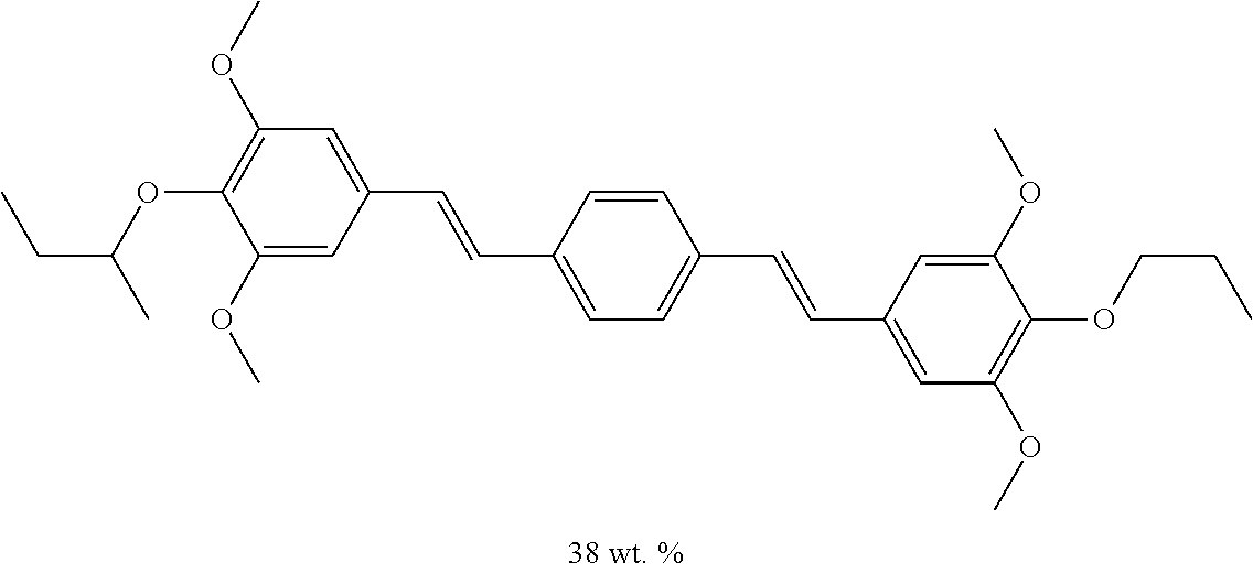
C1(OC)=C(OC(CC)C)C(OC)=CC(C=CC2=CC=C(C=CC3=CC(OC)=C(OCCC)C(OC)=C3)C=C2)=C1
